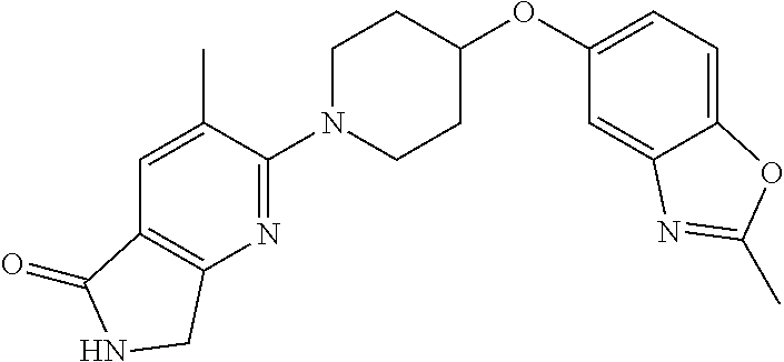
C1(N2CCC(OC3=CC=C4C(=C3)N=C(C)O4)CC2)=NC2=C(C=C1C)C(=O)NC2
